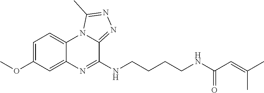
C1=C(OC)C=C2C(=C1)N1C(=NN=C1C)C(NCCCCNC(C=C(C)C)=O)=N2
